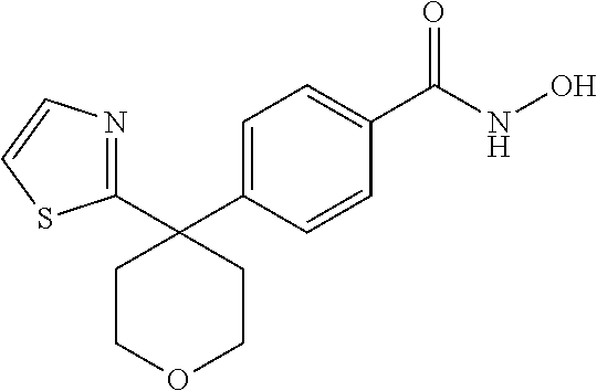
ONC(C1=CC=C(C2(C3=NC=CS3)CCOCC2)C=C1)=O
